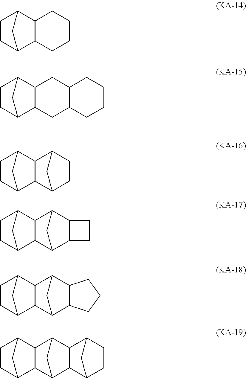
C12C3CCC(C1CCCC2)C3.C12C3CCC(C1CC1C(C2)CCCC1)C3.C12CCC(C1)C1C2C2CCC1C2.C12CCC(C1)C1C2C2C3C(C1C2)CC3.C12CCC(C1)C1C2C2C3C(C1C2)CCC3.C12CCC(C1)C1C2C2CC1C1C2C2CCC1C2
